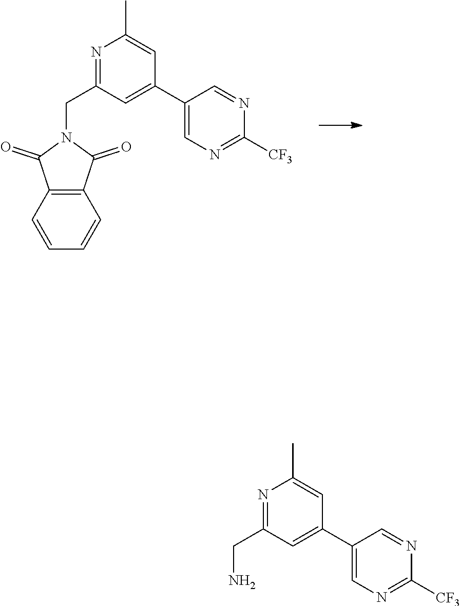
C1(C2=CC(CN3C(=O)C4=C(C3=O)C=CC=C4)=NC(C)=C2)=CN=C([CF3])N=C1.C1(C2=CC(CN)=NC(C)=C2)=CN=C([CF3])N=C1
